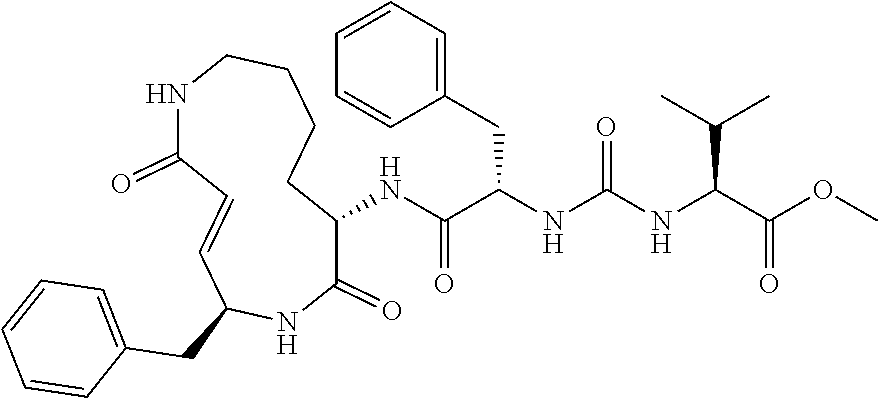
COC(C(NC(NC(C(NC1C(=O)NC(CC2=CC=CC=C2)C=CC(=O)NCCCC1)=O)CC1=CC=CC=C1)=O)C(C)C)=O
